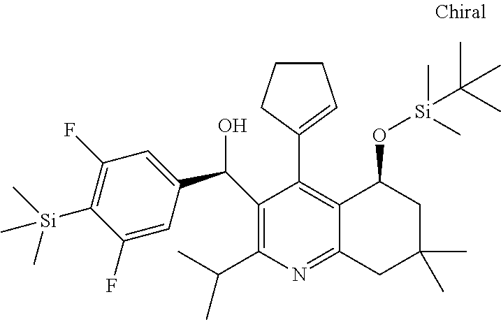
C1(C(C2=CC(F)=C([Si](C)(C)C)C(F)=C2)O)=C(C(C)C)N=C2C(=C1C1=CCCC1)C(O[Si](C)(C)C(C)(C)C)CC(C)(C)C2
